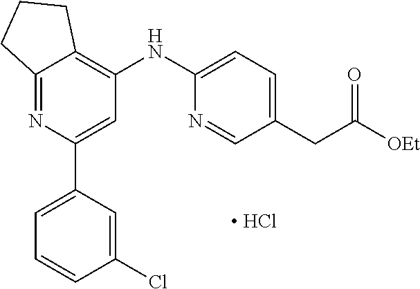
C12=NC(C3=CC=CC(Cl)=C3)=CC(NC3=CC=C(CC([OEt])=O)C=N3)=C1CCC2.[ HCl]
